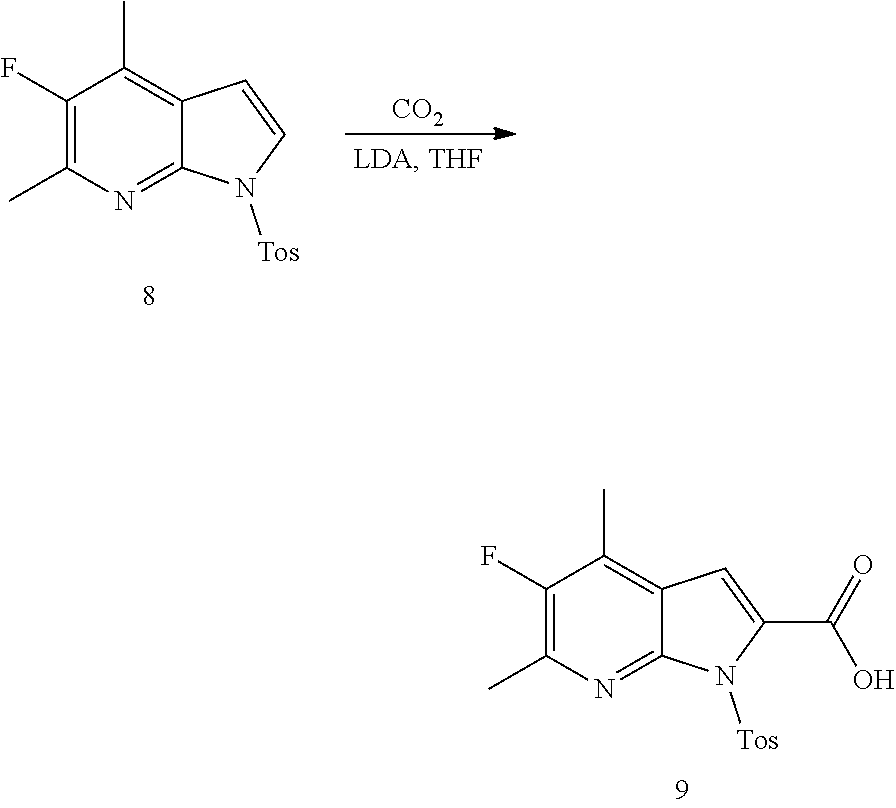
C1(F)=C(C)N=C2C(=C1C)C=CN2[Tos].[CO2].C1(C)=C(F)C(C)=C2C=C(C(=O)O)N([Tos])C2=N1
